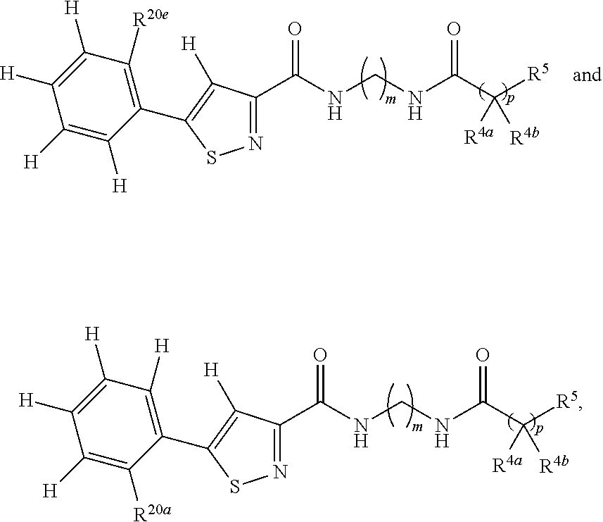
N1=C(C(NCNC(C([R5])([R4a])[R4b])=O)=O)C([H])=C(C2=C([R20e])C([H])=C([H])C([H])=C2[H])S1.N1=C(C(NCNC(C([R5])([R4a])[R4b])=O)=O)C([H])=C(C2=C([H])C([H])=C([H])C([H])=C2[R20a])S1
